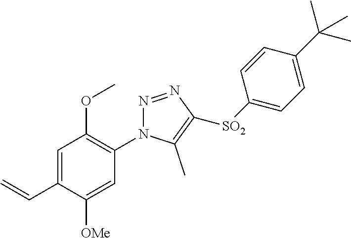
C1=C(C=C)C([OMe])=CC(N2N=NC([SO2]C3=CC=C(C(C)(C)C)C=C3)=C2C)=C1OC
